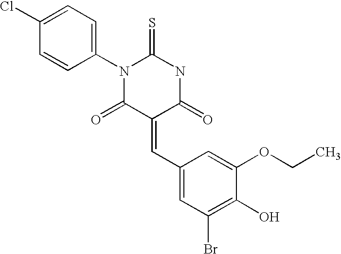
C1=CC(N2C(=S)NC(=O)C(=CC3=CC(Br)=C(O)C(OCC)=C3)C2=O)=CC=C1Cl
